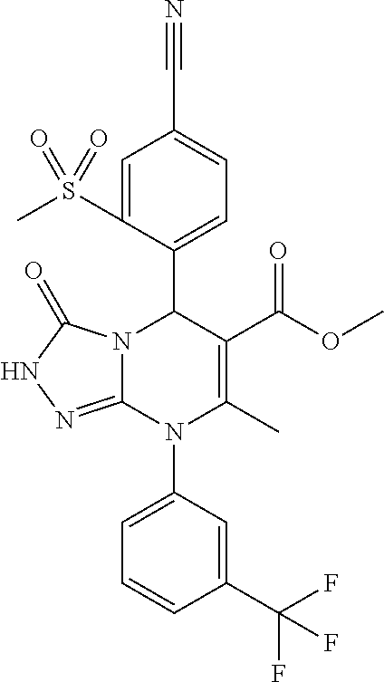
C1=C(S(C)(=O)=O)C(C2N3C(=NNC3=O)N(C3=CC=CC(C(F)(F)F)=C3)C(C)=C2C(OC)=O)=CC=C1C#N
